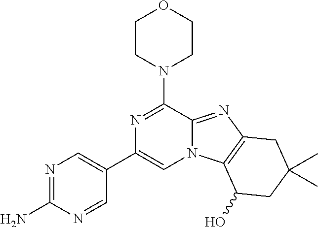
N1=C(N)N=CC(C2=CN3C(=NC4=C3C(O)CC(C)(C)C4)C(N3CCOCC3)=N2)=C1
